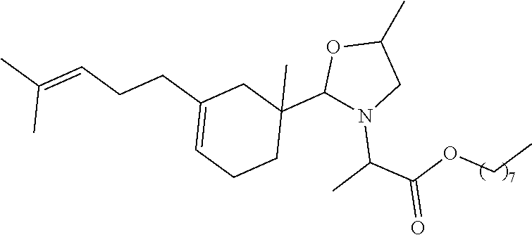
CC1OC(C2(C)CC(CCC=C(C)C)=CCC2)N(C(C)C(OCC)=O)C1
